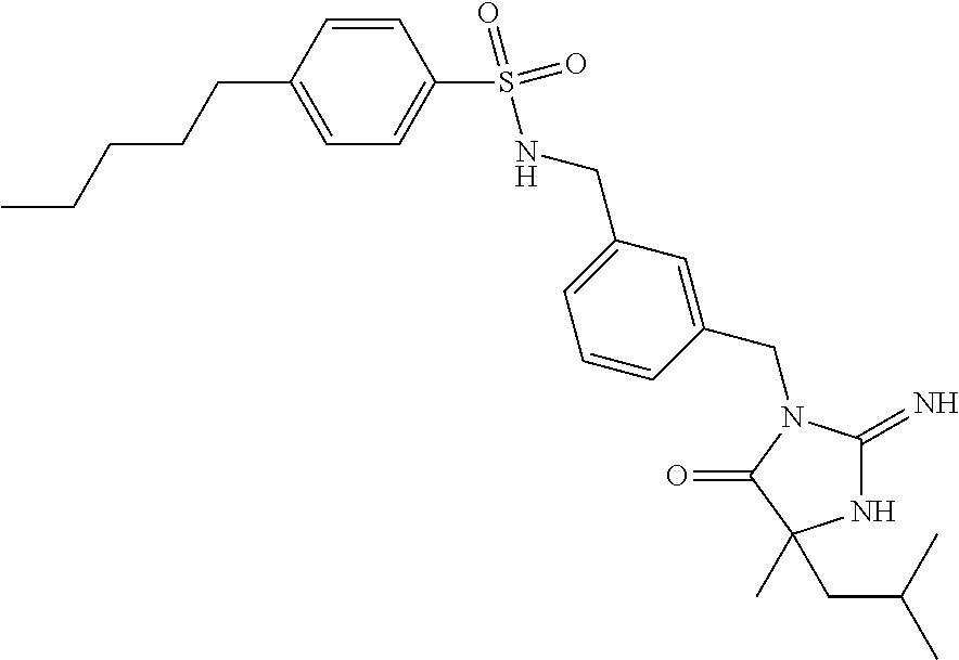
N1C(=N)N(CC2=CC(CNS(=O)(=O)C3=CC=C(CCCCC)C=C3)=CC=C2)C(=O)C1(C)CC(C)C
